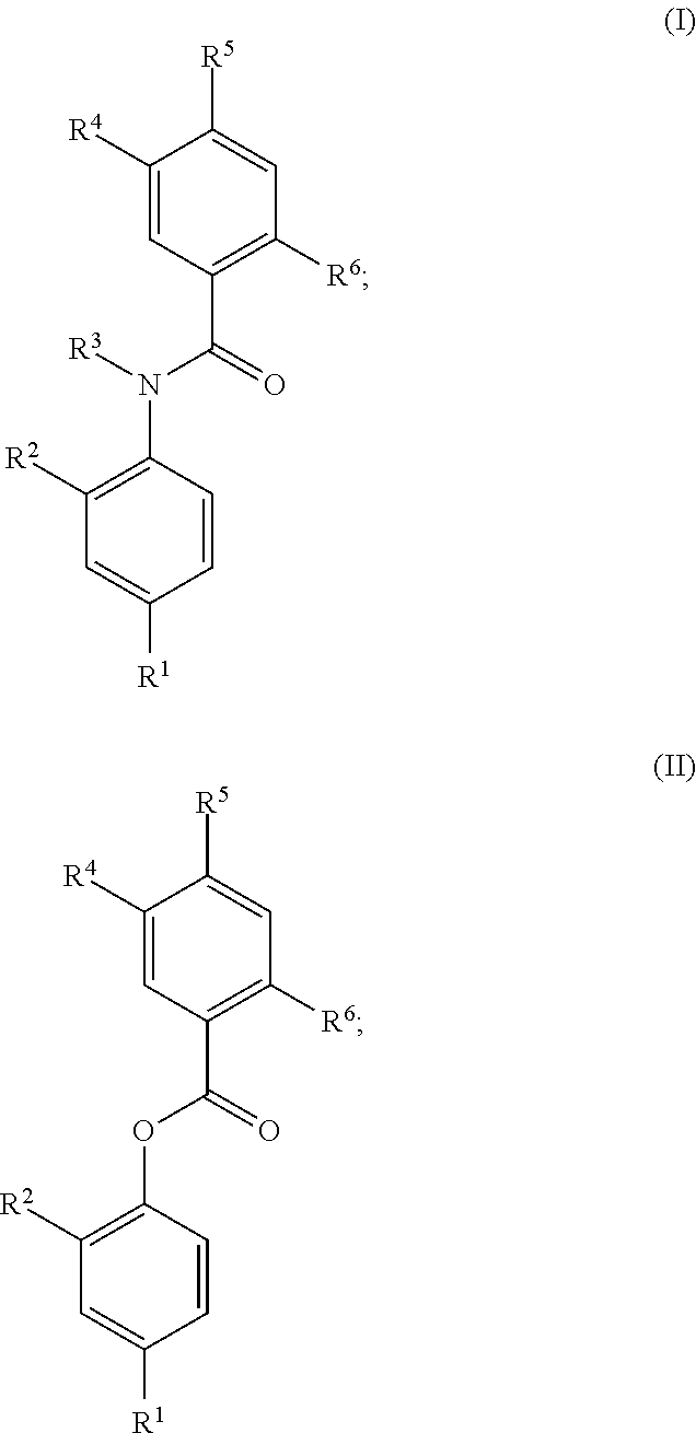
C1([R2])=C(N(C(=O)C2=C([R6])C=C([R5])C([R4])=C2)[R3])C=CC([R1])=C1.C1([R2])=C(OC(=O)C2=C([R6])C=C([R5])C([R4])=C2)C=CC([R1])=C1
